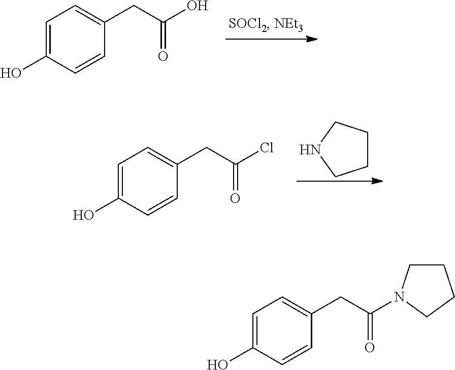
C1=C(O)C=CC(CC(O)=O)=C1.C1CCNC1.C1=C(O)C=CC(CC(Cl)=O)=C1.C1=C(O)C=CC(CC(=O)N2CCCC2)=C1
